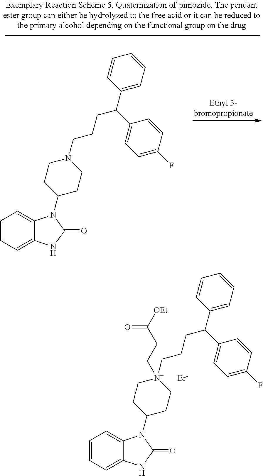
C1=CC=C2C(=C1)N(C1CC[N+](CCCC(C3=CC=CC=C3)C3=CC=C(F)C=C3)(CCC([OEt])=O)CC1)C(=O)N2.[Br-].C1=CC=C2C(=C1)N(C1CCN(CCCC(C3=CC=CC=C3)C3=CC=C(F)C=C3)CC1)C(=O)N2
